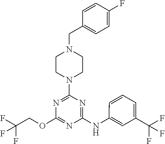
C1CN(CC2=CC=C(F)C=C2)CCN1C1=NC(OCC(F)(F)F)=NC(NC2=CC(C(F)(F)F)=CC=C2)=N1
